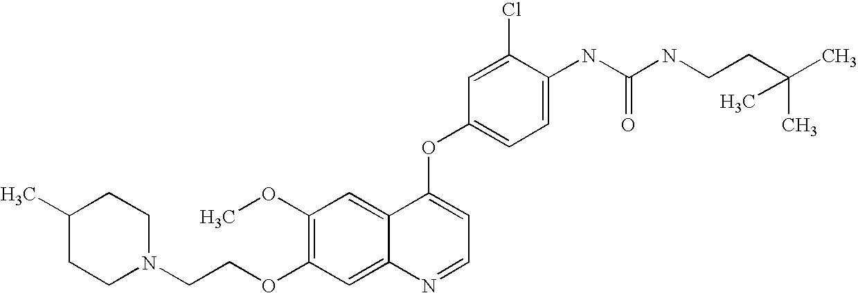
C1(Cl)=CC(OC2=CC=NC3=CC(OCCN4CCC(C)CC4)=C(OC)C=C23)=CC=C1NC(NCCC(C)(C)C)=O
